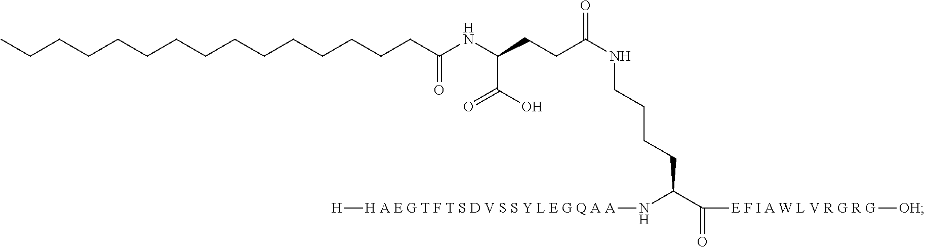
CCCCCCCCCCCCCCCC(NC(CCC(NCCCCC(C(=O)[E F I A W L V R G R G][OH])N[H A E G T F T S D V S S Y L E G Q A A][H])=O)C(O)=O)=O
